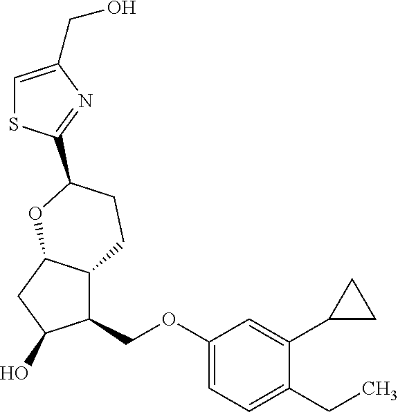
C1(COC2=CC=C(CC)C(C3CC3)=C2)C2C(CC1O)OC(C1=NC(CO)=CS1)CC2
